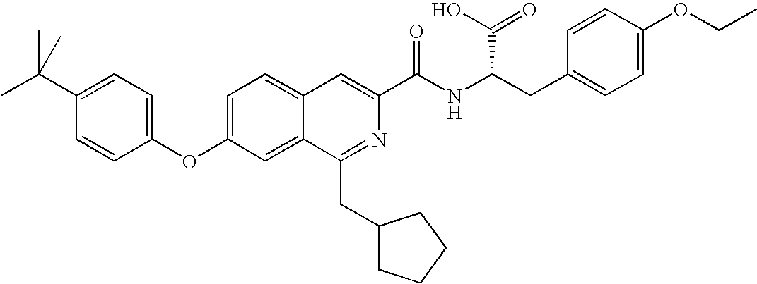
C1=C2C(=CC(OC3=CC=C(C(C)(C)C)C=C3)=C1)C(CC1CCCC1)=NC(C(NC(CC1=CC=C(OCC)C=C1)C(O)=O)=O)=C2
